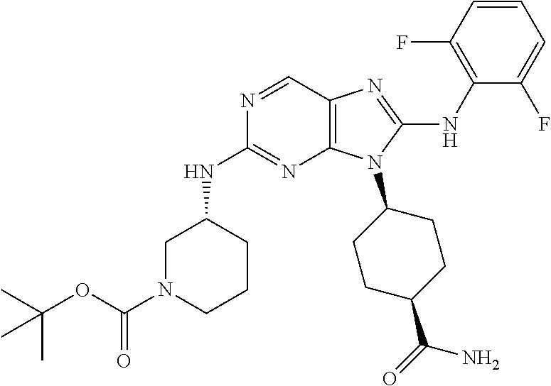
N1=CC2=C(N=C1NC1CN(C(OC(C)(C)C)=O)CCC1)N(C1CCC(C(=O)N)CC1)C(NC1=C(F)C=CC=C1F)=N2
